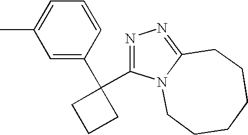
C1=C(C2(C3=NN=C4N3CCCCCC4)CCC2)C=CC=C1C
